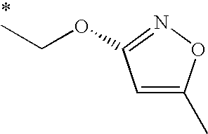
C1=C(C)ON=C1OCC
